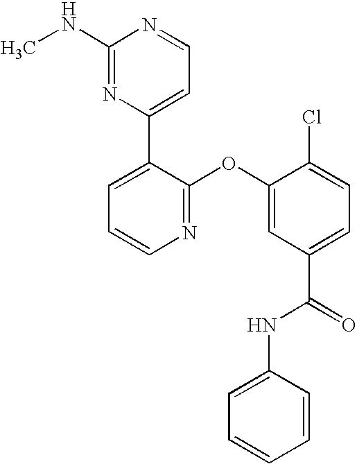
N1=C(OC2=CC(C(=O)NC3=CC=CC=C3)=CC=C2Cl)C(C2=CC=NC(NC)=N2)=CC=C1
